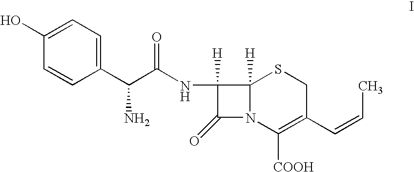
C1(C(C(NC2([H])C(=O)N3C2([H])SCC(C=CC)=C3[COOH])=O)N)=CC=C(O)C=C1
